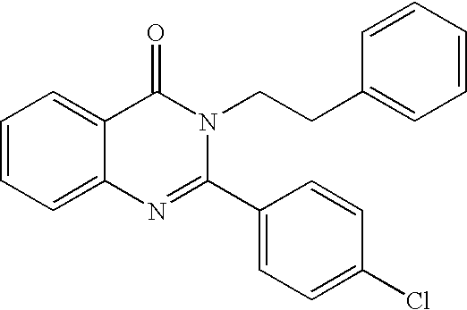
C1=CC=C2C(=C1)C(=O)N(CCC1=CC=CC=C1)C(C1=CC=C(Cl)C=C1)=N2
